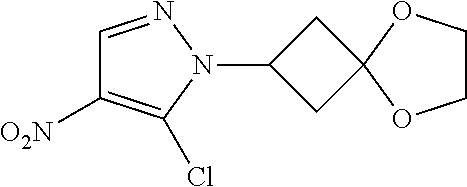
C1=NN(C2CC3(C2)OCCO3)C(Cl)=C1[O2N]
